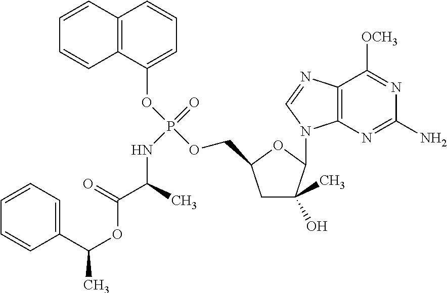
C1C(C)(O)C(N2C3=C(N=C2)C([OCH3])=NC(N)=N3)OC1COP(OC1=CC=CC2=C1C=CC=C2)(=O)NC(C(OC(C1=CC=CC=C1)C)=O)C
